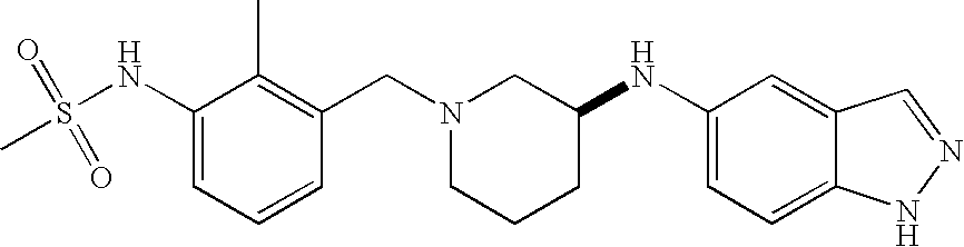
C12=CC(NC3CCCN(CC4=C(C)C(NS(=O)(=O)C)=CC=C4)C3)=CC=C1NN=C2
